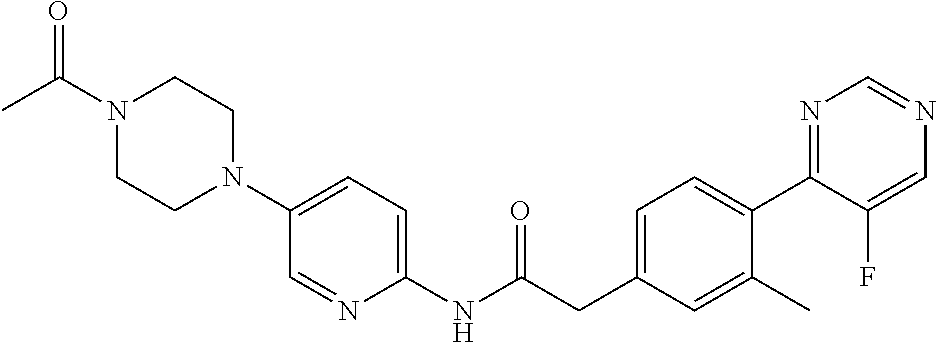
N1(C(C)=O)CCN(C2=CC=C(NC(CC3=CC=C(C4=NC=NC=C4F)C(C)=C3)=O)N=C2)CC1
